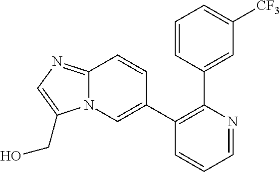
C1(C2=CN3C(=NC=C3CO)C=C2)=C(C2=CC([CF3])=CC=C2)N=CC=C1
